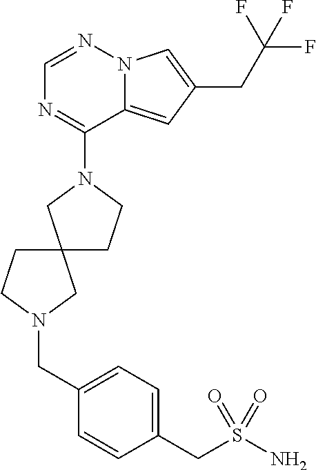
C1=NN2C(=CC(CC(F)(F)F)=C2)C(N2CC3(CC2)CCN(CC2=CC=C(CS(N)(=O)=O)C=C2)C3)=N1
